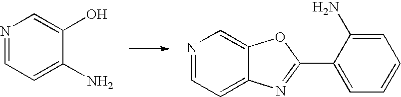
N1=CC=C2C(=C1)OC(C1=CC=CC=C1N)=N2.N1=CC=C(N)C(O)=C1
